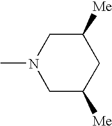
CN1CC([Me])CC([Me])C1
